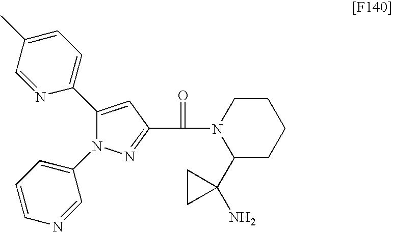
C1=C(C)C=NC(C2=CC(C(=O)N3C(C4(N)CC4)CCCC3)=NN2C2=CC=CN=C2)=C1
